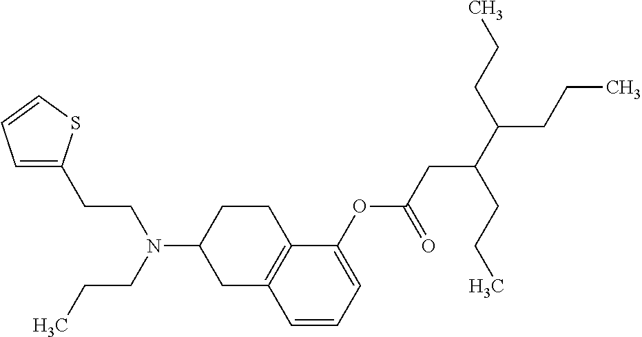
C1(OC(CC(C(CCC)CCC)CCC)=O)=CC=CC2=C1CCC(N(CCC)CCC1=CC=CS1)C2
